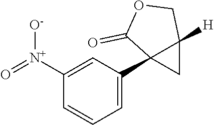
C1([N+](=O)[O-])=CC(C23CC2([H])COC3=O)=CC=C1
